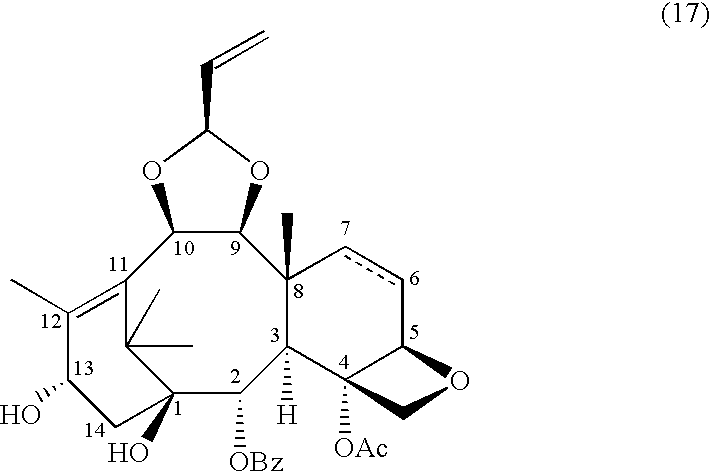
C12(O)C([OBz])C3([H])C(C)(C4C(C(=C(C)C(O)C1)C2(C)C)OC(C=C)O4)ccC1C3([OAc])CO1
